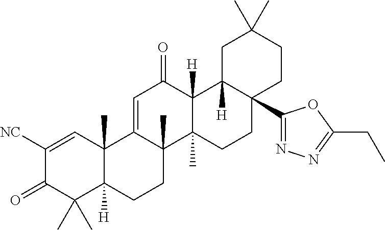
C12(C)C([H])(CCC3(C)C1=CC(=O)C1([H])C3(C)CCC3(C4=NN=C(CC)O4)C1([H])CC(C)(C)CC3)C(C)(C)C(=O)C([NC])=C2
